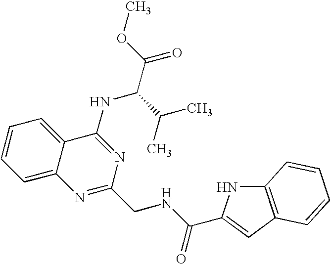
C1=CC=C2C(=C1)C(NC(C(C)C)C(=O)OC)=NC(CNC(=O)C1=CC3=C(N1)C=CC=C3)=N2
